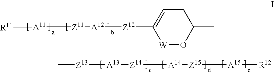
C1C=C([Z12][A12][Z11][A11][R11])[W]OC1C.[Z13]([A13][Z14][A14][Z15][A15][R12])C
